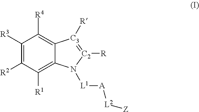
C1([R3])=C([R2])C([R1])=C2C(=C1[R4])[C3]([R])=[C2]([R])N2[L1][A][L2][Z]
